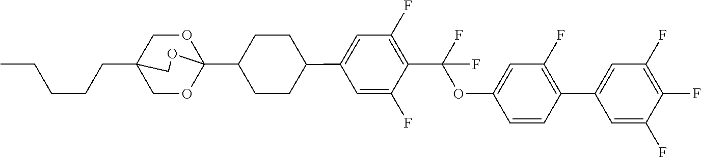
C(CCC12COC(C3CCC(C4=CC(F)=C(C(OC5=CC(F)=C(C6=CC(F)=C(F)C(F)=C6)C=C5)(F)F)C(F)=C4)CC3)(OC1)OC2)CC
